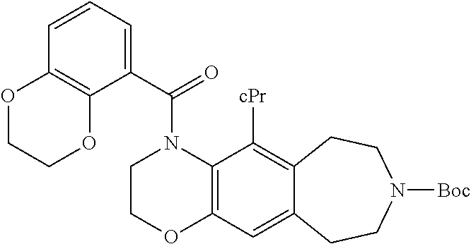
C1(C(=O)N2CCOC3=C2C([cPr])=C2C(=C3)CCN([Boc])CC2)=CC=CC2=C1OCCO2
